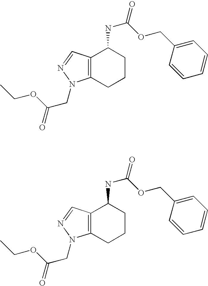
N(C1C2=C(CCC1)N(CC(=O)OCC)N=C2)C(=O)OCC1=CC=CC=C1.N(C1C2=C(CCC1)N(CC(=O)OCC)N=C2)C(=O)OCC1=CC=CC=C1
